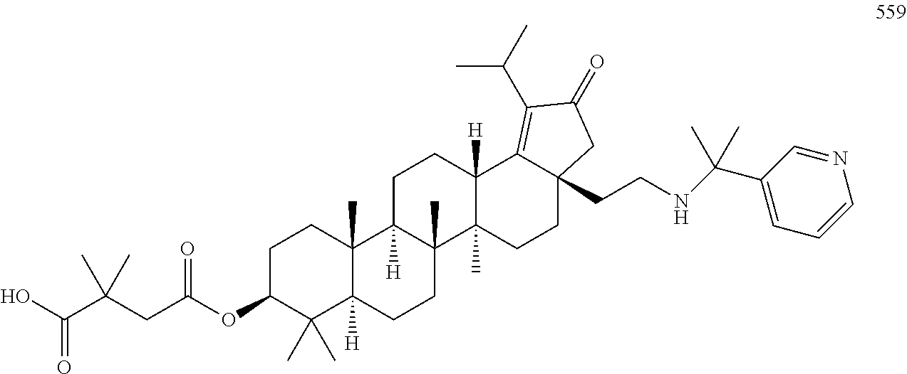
C1C(OC(CC(C(O)=O)(C)C)=O)C(C)(C)C2([H])C(C)(C1)C1([H])C(C)(CC2)C2(C)C([H])(CC1)C1=C(C(C)C)C(=O)CC1(CCNC(C1=CC=CN=C1)(C)C)CC2
